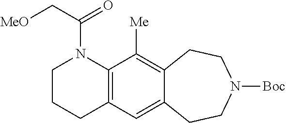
C(C(=O)N1CCCC2=C1C([Me])=C1C(=C2)CCN([Boc])CC1)[MeO]
